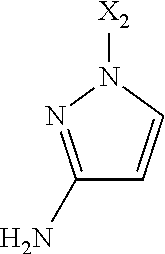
[X2]N1N=C(N)C=C1
